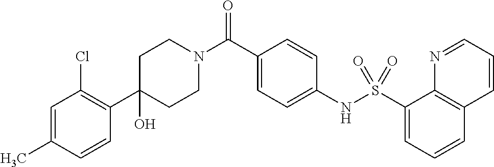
C1(O)(C2=C(Cl)C=C(C)C=C2)CCN(C(C2=CC=C(NS(C3=CC=CC4=C3N=CC=C4)(=O)=O)C=C2)=O)CC1
